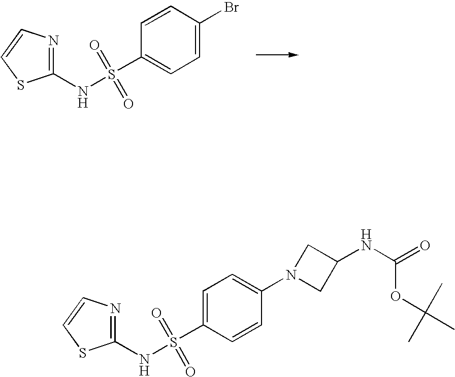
C1=C(Br)C=CC(S(NC2=NC=CS2)(=O)=O)=C1.C1=CC(S(NC2=NC=CS2)(=O)=O)=CC=C1N1CC(NC(=O)OC(C)(C)C)C1
